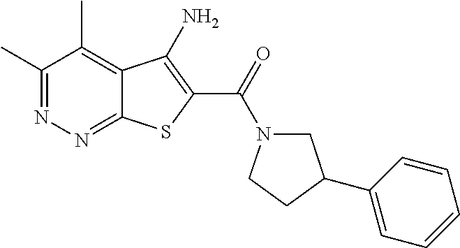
C1(C)=NN=C2C(=C1C)C(N)=C(C(=O)N1CC(C3=CC=CC=C3)CC1)S2
